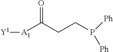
[A1](C(CCP([Ph])[Ph])=O)[Y1]
